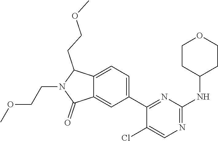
C12=CC(C3=NC(NC4CCOCC4)=NC=C3Cl)=CC=C1C(CCOC)N(CCOC)C2=O
